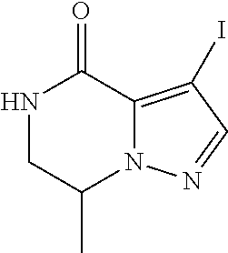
N1CC(C)N2C(=C(I)C=N2)C1=O
